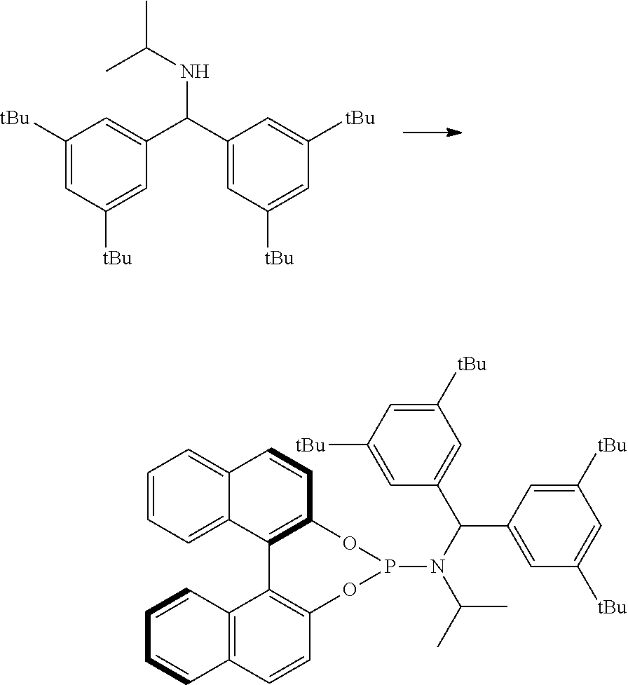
C1([tBu])=CC([tBu])=CC(C(C2=CC([tBu])=CC([tBu])=C2)NC(C)C)=C1.C1=CC=C2C(=C1)C=CC1=C2C2=C(C=CC3=C2C=CC=C3)OP(N(C(C)C)C(C2=CC([tBu])=CC([tBu])=C2)C2=CC([tBu])=CC([tBu])=C2)O1
